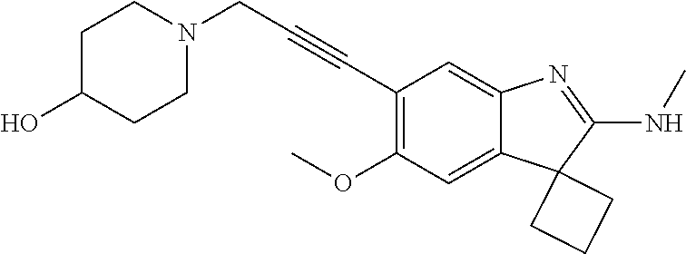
C12=CC(OC)=C(C#CCN3CCC(O)CC3)C=C1N=C(NC)C21CCC1
